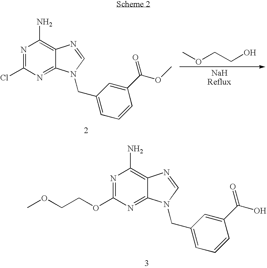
N1=C(Cl)N=C2C(=C1N)N=CN2CC1=CC=CC(C(=O)OC)=C1.COCCO.N1=C(OCCOC)N=C2C(=C1N)N=CN2CC1=CC=CC(C(=O)O)=C1
